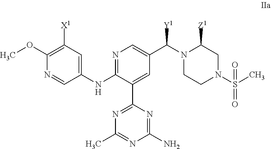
C1(NC2=NC=C(C([Y1])N3CCN(S(=O)(C)=O)CC3[Z1])C=C2C2=NC(C)=NC(N)=N2)=CC([X1])=C(OC)N=C1
